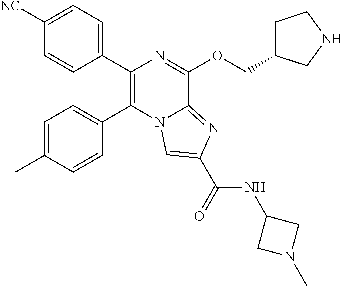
C1(C2=C(C3=CC=C([NC])C=C3)N=C(OCC3CCNC3)C3=NC(C(=O)NC4CN(C)C4)=CN23)=CC=C(C)C=C1
